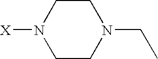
C1CN(CC)CCN1[X]
